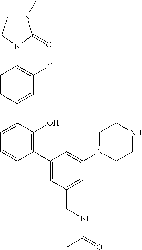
C1(N2C(=O)N(C)CC2)=C(Cl)C=C(C2=CC=CC(C3=CC(CNC(C)=O)=CC(N4CCNCC4)=C3)=C2O)C=C1
